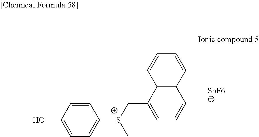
C1=CC(O)=CC=C1[S+](CC1=CC=CC2=C1C=CC=C2)C.[SbF6]
